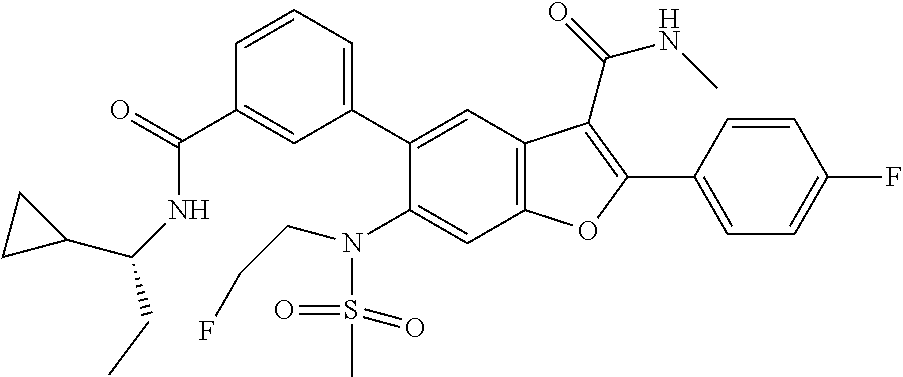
C1=CC=C(C2=CC3=C(C=C2N(S(C)(=O)=O)CCF)OC(C2=CC=C(F)C=C2)=C3C(NC)=O)C=C1C(=O)NC(C1CC1)CC
